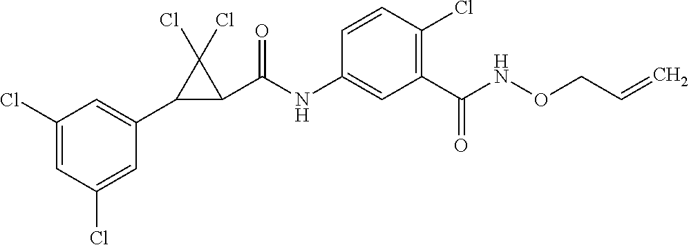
C1(Cl)=CC(Cl)=CC(C2C(C(NC3=CC(C(NOCC=C)=O)=C(Cl)C=C3)=O)C2(Cl)Cl)=C1
